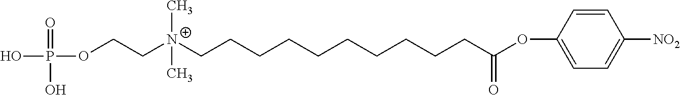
OP(=O)(O)OCC[N+](CCCCCCCCCCC(OC1=CC=C([NO2])C=C1)=O)(C)C
